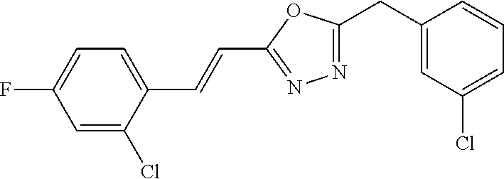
C1(CC2=NN=C(C=CC3=CC=C(F)C=C3Cl)O2)=CC(Cl)=CC=C1
